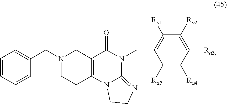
O=C1N(CC2=C([Ra1])C([Ra2])=C([Ra3])C([Ra4])=C2[Ra5])C2=NCCN2C2=C1CN(CC1=CC=CC=C1)CC2
